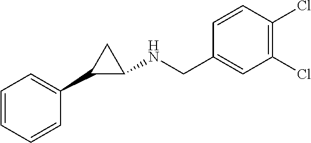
C1=CC=CC(C2C(NCC3=CC(Cl)=C(Cl)C=C3)C2)=C1
